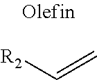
[R2]C=C
